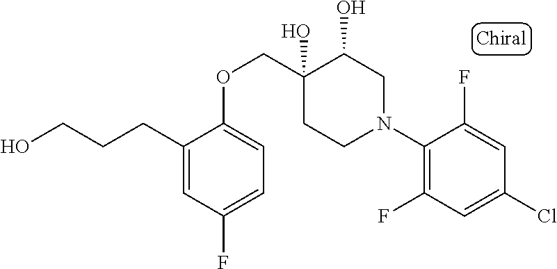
C(CC1=CC(F)=CC=C1OCC1(O)C(O)CN(C2=C(F)C=C(Cl)C=C2F)CC1)CO
